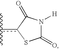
N1([H])C(=O)c(c(C)C)SC1=O
